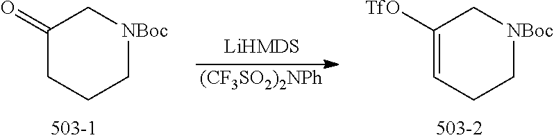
C1(=O)CCC[NBoc]C1.C1([TfO])=CCC[NBoc]C1.[(CF3SO2)2NPh]
